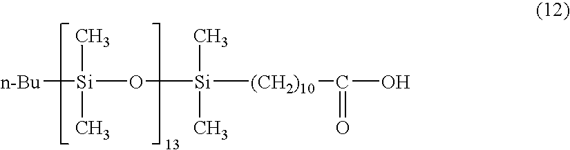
[n-Bu][Si](O[Si](C)(C)[(CH2)10]C(O)=O)(C)C
